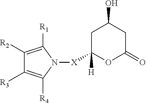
C1C([H])([X]N2C([R4])=C([R3])C([R2])=C2[R1])OC(=O)CC1O
